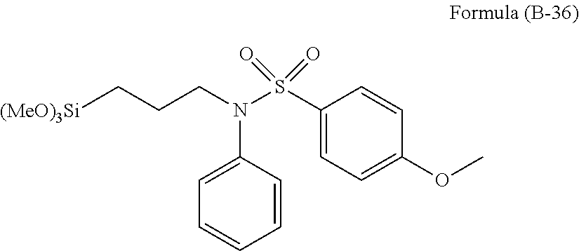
C1(S(N(CCC[(MeO)3Si])C2=CC=CC=C2)(=O)=O)=CC=C(OC)C=C1
